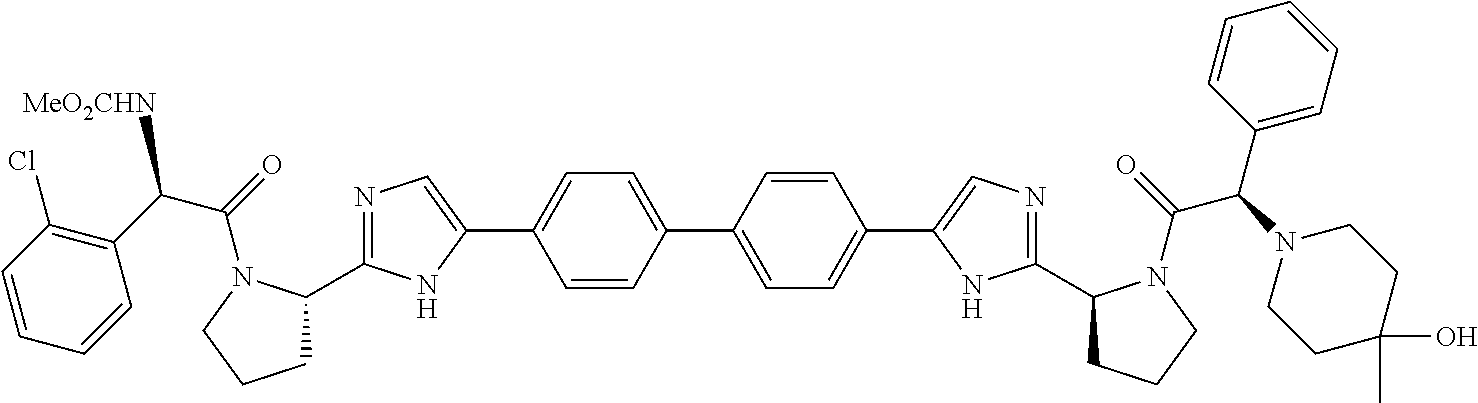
N1=C(C2CCCN2C(=O)C(C2=C(Cl)C=CC=C2)[MeO2CHN])NC(C2=CC=C(C3=CC=C(C4=CN=C(C5CCCN5C(=O)C(N5CCC(C)(O)CC5)C5=CC=CC=C5)N4)C=C3)C=C2)=C1
